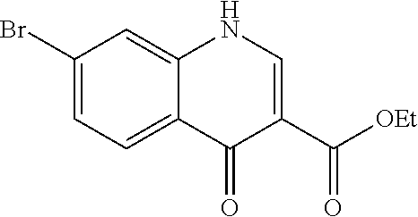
C1(Br)=CC=C2C(=C1)NC=C(C([OEt])=O)C2=O
